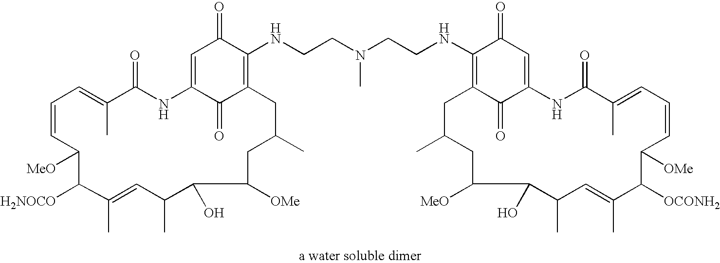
C1=CC([MeO])C([H2NOCO])C(C)=CC(C)C(O)C([OMe])CC(C)CC2=C(NCCN(CCNC3=C4C(=O)C(=CC3=O)NC(=O)C(C)=CC=CC([OMe])C([OCONH2])C(C)=CC(C)C(O)C([MeO])CC(C)C4)C)C(=O)C=C(NC(=O)C(C)=C1)C2=O
